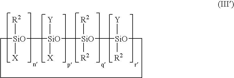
C1[SiO]([R2])([X])[SiO]([X])([Y])[SiO]([R2])([R2])[SiO]([R2])([Y])CCC1
